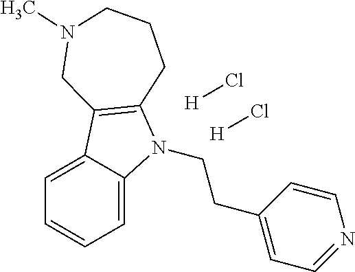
C1=C2C(=CC=C1)N(CCC1=CC=NC=C1)C1=C2CN(C)CCC1.[H]Cl.[H]Cl
